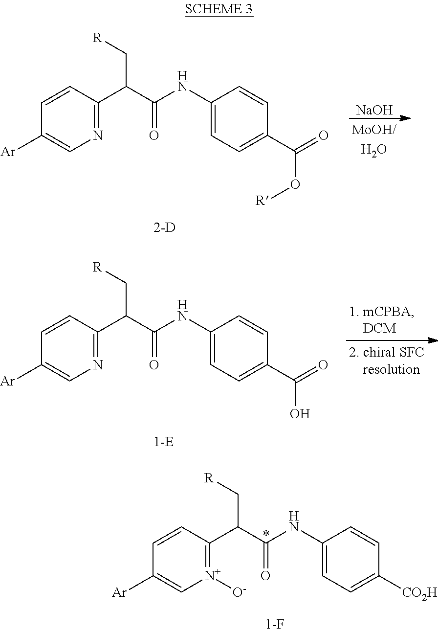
[N+]1([O-])=C(C(C(NC2=CC=C([CO2H])C=C2)=O)C[R])C=CC([Ar])=C1.N1=C(C(C(NC2=CC=C(C(O[R])=O)C=C2)=O)C[R])C=CC([Ar])=C1.[NaOH].N1=C(C(C(NC2=CC=C(C(O)=O)C=C2)=O)C[R])C=CC([Ar])=C1
